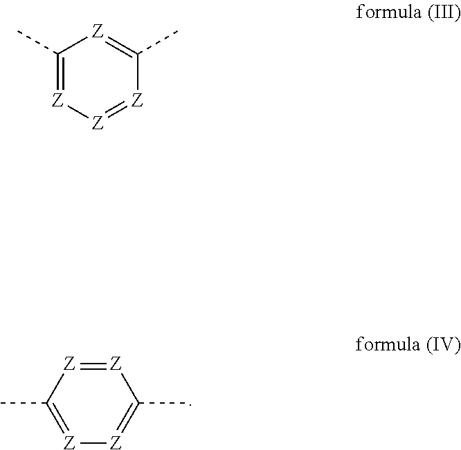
[Z]1=[Z]C(C)=[Z][Z]=C1C.C1(C)=[Z][Z]=[Z]C(C)=[Z]1
